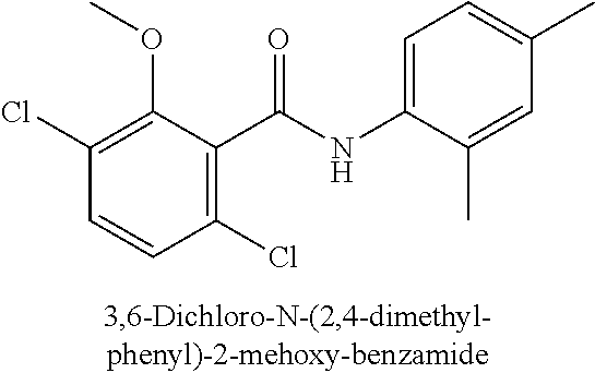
C1(Cl)=C(C(NC2=CC=C(C)C=C2C)=O)C(OC)=C(Cl)C=C1
